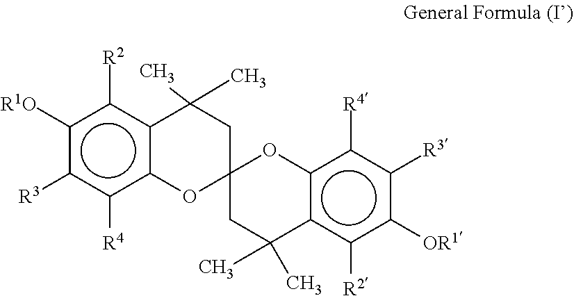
c1([R1O])c([R3])c([R4])c2c(c1[R2])C(C)(C)CC1(O2)CC(C)(C)c2c(c([R4])c([R3])c([OR1])c2[R2])O1
